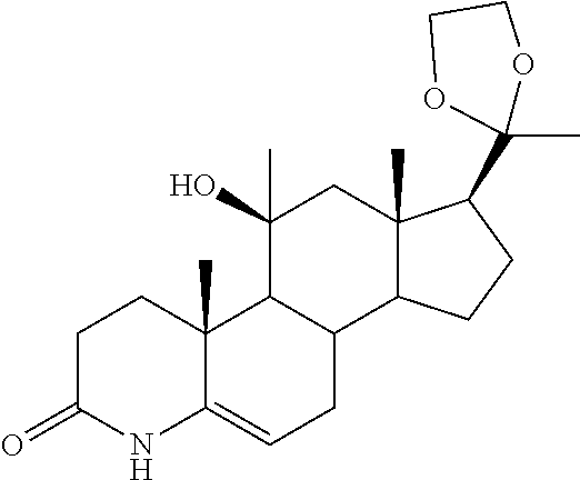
C1C(=O)NC2=CCC3C(C2(C)C1)C(O)(C)CC1(C)C3CCC1C1(C)OCCO1
